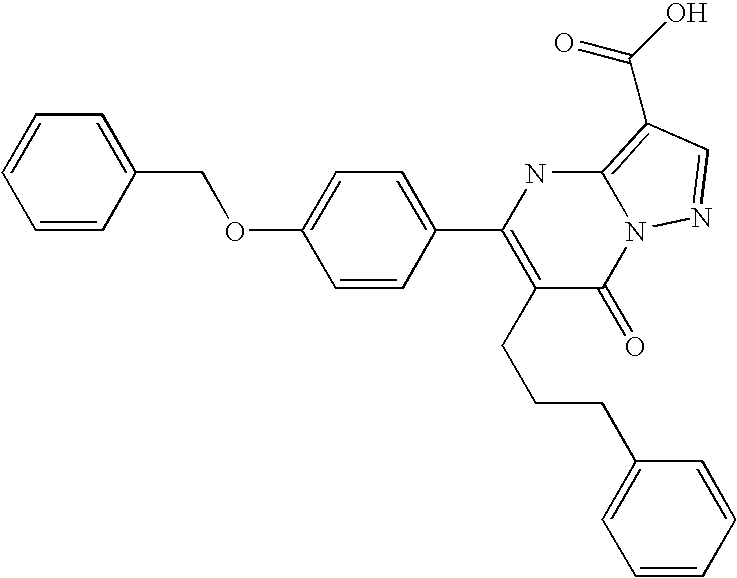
C1=CC(COC2=CC=C(C3=C(CCCC4=CC=CC=C4)C(=O)N4C(=C(C(=O)O)C=N4)N3)C=C2)=CC=C1
